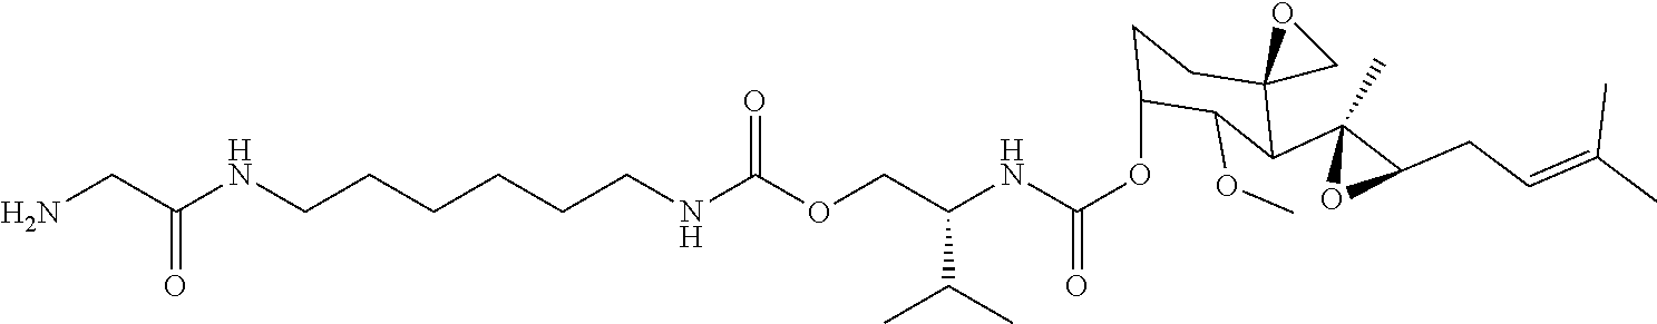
C(CCCCNC(OCC(NC(OC1CCC2(C(C3(C)OC3CC=C(C)C)C1OC)CO2)=O)C(C)C)=O)CNC(CN)=O
